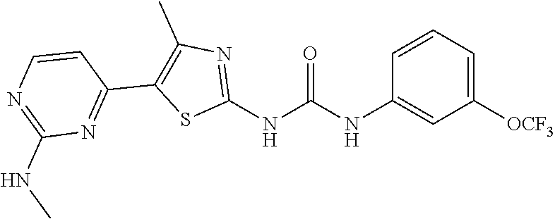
C1([OCF3])=CC=CC(NC(NC2=NC(C)=C(C3=NC(NC)=NC=C3)S2)=O)=C1
